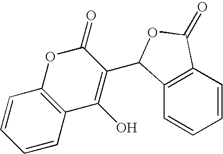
C1(=O)OC2=C(C(O)=C1C1C3=C(C=CC=C3)C(=O)O1)C=CC=C2
